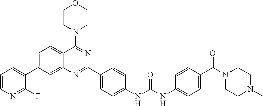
C1=C(C2=CC=CN=C2F)C=C2C(=C1)C(N1CCOCC1)=NC(C1=CC=C(NC(NC3=CC=C(C(N4CCN(C)CC4)=O)C=C3)=O)C=C1)=N2
